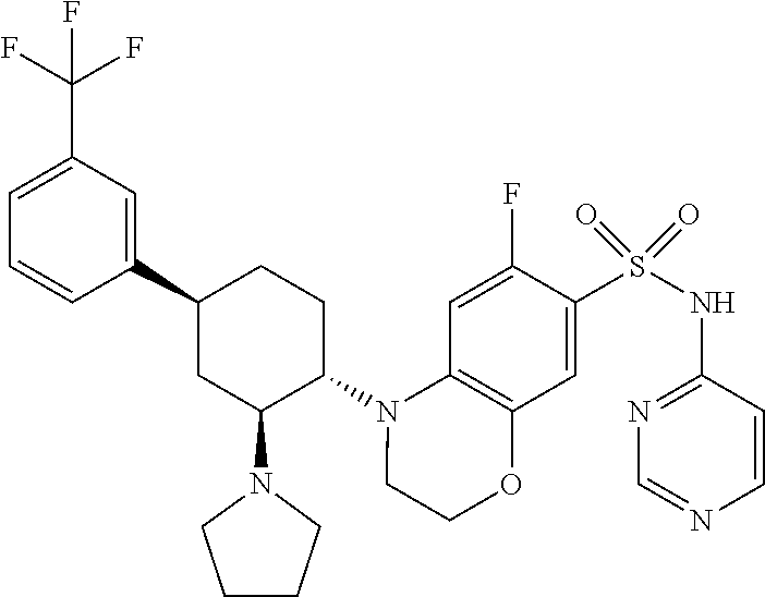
C1=CC(C2CC(N3CCCC3)C(N3C4=C(C=C(S(NC5=NC=NC=C5)(=O)=O)C(F)=C4)OCC3)CC2)=CC(C(F)(F)F)=C1
